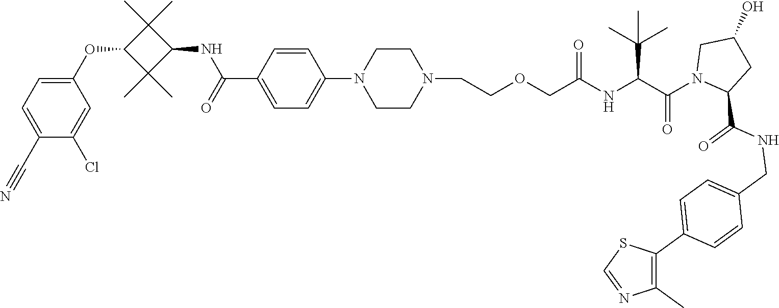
C1(N2CCN(CCOCC(NC(C(N3CC(O)CC3C(NCC3=CC=C(C4=C(C)N=CS4)C=C3)=O)=O)C(C)(C)C)=O)CC2)=CC=C(C(NC2C(C)(C)C(OC3=CC=C(C#N)C(Cl)=C3)C2(C)C)=O)C=C1
